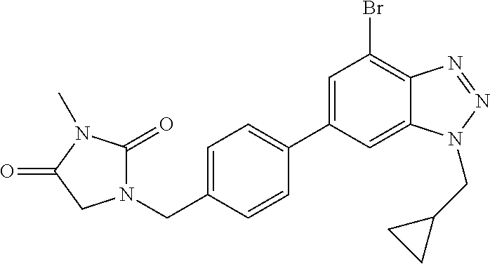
C1=CC(CN2C(=O)N(C)C(=O)C2)=CC=C1C1=CC(Br)=C2C(=C1)N(CC1CC1)N=N2
